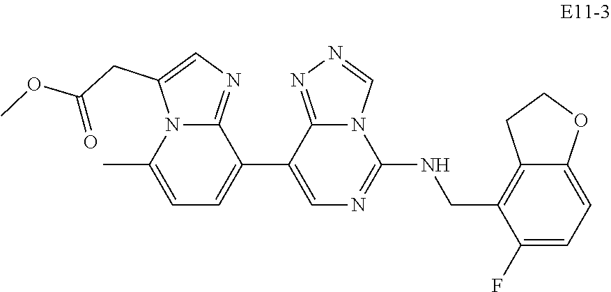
C1(C2=CC=C(C)N3C2=NC=C3CC(=O)OC)=CN=C(NCC2=C3C(=CC=C2F)OCC3)N2C1=NN=C2
